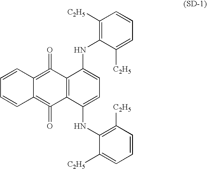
C1=CC2=C(=O)C3=C(C(=O)=C2C=C1)C(NC1=C([C2H5])C=CC=C1[C2H5])=CC=C3NC1=C([C2H5])C=CC=C1[C2H5]
